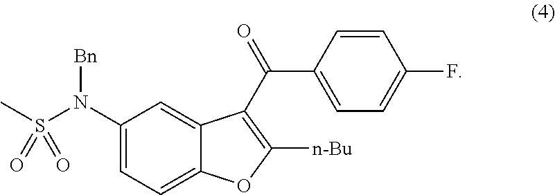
C1(N(S(C)(=O)=O)[Bn])=CC=C2C(=C1)C(C(=O)C1=CC=C(F)C=C1)=C([n-Bu])O2
